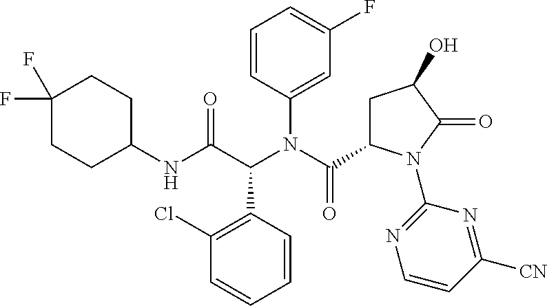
N(C(C(C1=C(Cl)C=CC=C1)N(C(C1CC(O)C(=O)N1C1=NC=CC([CN])=N1)=O)C1=CC(F)=CC=C1)=O)C1CCC(F)(F)CC1
